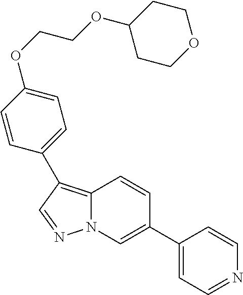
C12=C(C3=CC=C(OCCOC4CCOCC4)C=C3)C=NN1C=C(C1=CC=NC=C1)C=C2
